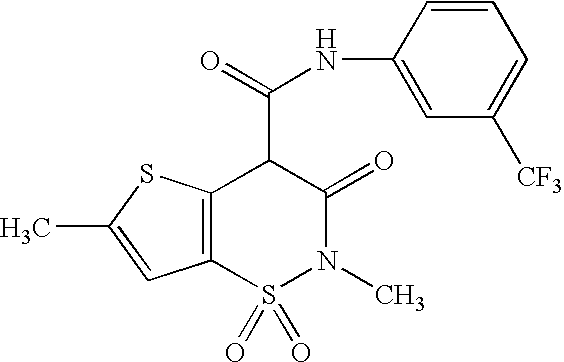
C12=C(S(=O)(=O)N(C)C(=O)C1C(=O)NC1=CC([CF3])=CC=C1)C=C(C)S2
